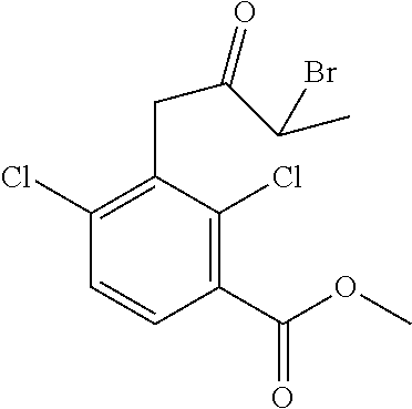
C1(Cl)=C(CC(C(C)Br)=O)C(Cl)=C(C(=O)OC)C=C1
